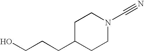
C1C(CCCO)CCN(C#N)C1
